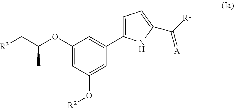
C1(OC(C[R3])C)=CC(O[R2])=CC(C2=CC=C(C([R1])=[A])N2)=C1
